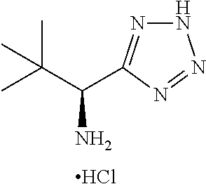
C(N)(C(C)(C)C)C1=NNN=N1.Cl
